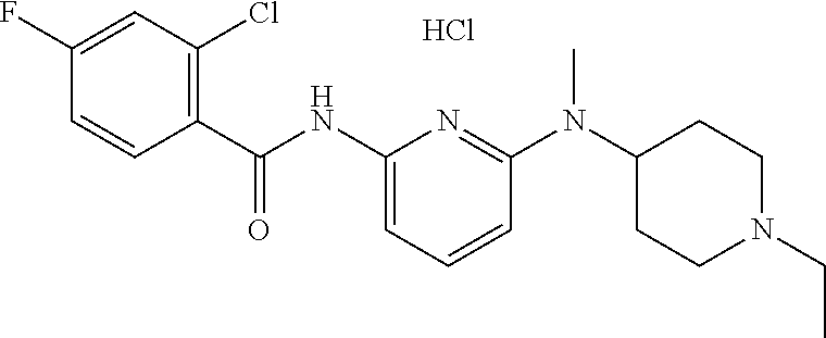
C1(C(NC2=CC=CC(N(C3CCN(CC)CC3)C)=N2)=O)=C(Cl)C=C(F)C=C1.Cl
